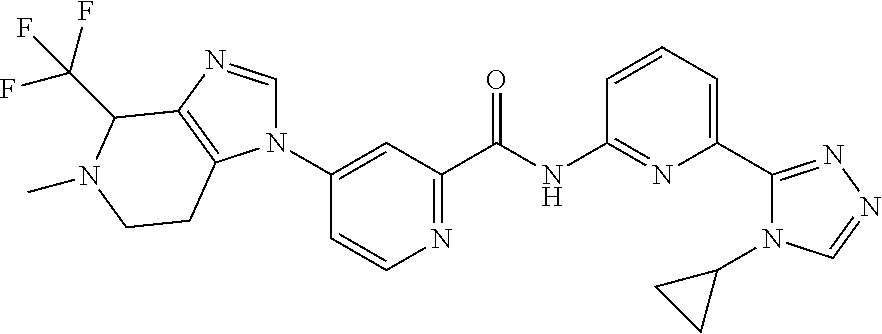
C1(N2C=NC3=C2CCN(C)C3C(F)(F)F)=CC(C(NC2=NC(C3=NN=CN3C3CC3)=CC=C2)=O)=NC=C1
